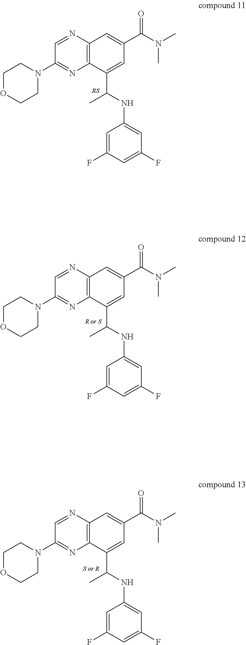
C1OCCN(C2=NC3=C(C=C(C(=O)N(C)C)C=C3C(C)NC3=CC(F)=CC(F)=C3)N=C2)C1.C1OCCN(C2=NC3=C(C=C(C(=O)N(C)C)C=C3C(C)NC3=CC(F)=CC(F)=C3)N=C2)C1.C1OCCN(C2=NC3=C(C=C(C(=O)N(C)C)C=C3C(C)NC3=CC(F)=CC(F)=C3)N=C2)C1
